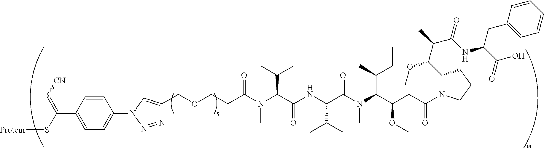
N1=NN(C2=CC=C(C(=C[CN])S[Protein])C=C2)C=C1COCCC(=O)N(C)C(C(C)C)C(=O)NC(C(=O)N(C)C(C(CC)C)C(OC)CC(=O)N1C(C(OC)C(C(=O)NC(CC2=CC=CC=C2)C(O)=O)C)CCC1)C(C)C
